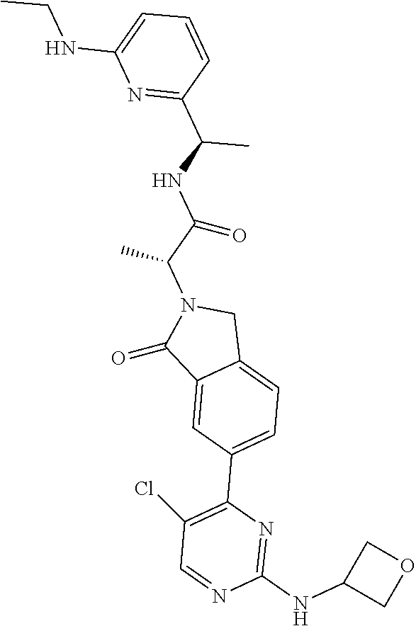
N1=C(C(C)NC(C(N2C(=O)C3=CC(C4=C(Cl)C=NC(NC5COC5)=N4)=CC=C3C2)C)=O)C=CC=C1NCC
